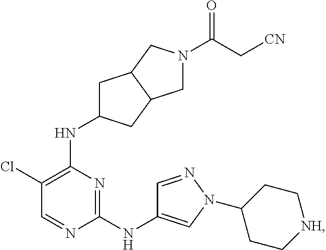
N1=C(NC2=CN(C3CC[NH]CC3)N=C2)N=CC(Cl)=C1NC1CC2C(C1)CN(C(C[CN])=O)C2
